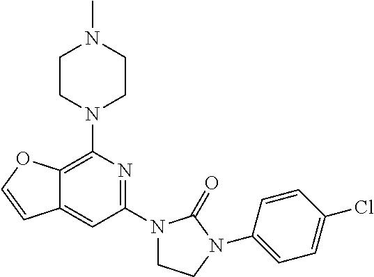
C12=C(N3CCN(C)CC3)N=C(N3CCN(C4=CC=C(Cl)C=C4)C3=O)C=C1C=CO2
